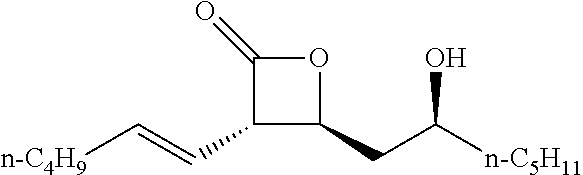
C(C([n-C5H11])O)C1C(C=C[n-C4H9])C(=O)O1
